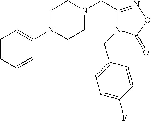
C1N(CC2=NOC(=O)N2CC2=CC=C(F)C=C2)CCN(C2=CC=CC=C2)C1
